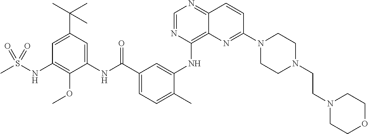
C1=NC(NC2=CC(C(NC3=CC(C(C)(C)C)=CC(NS(C)(=O)=O)=C3OC)=O)=CC=C2C)=C2C(=N1)C=CC(N1CCN(CCN3CCOCC3)CC1)=N2
